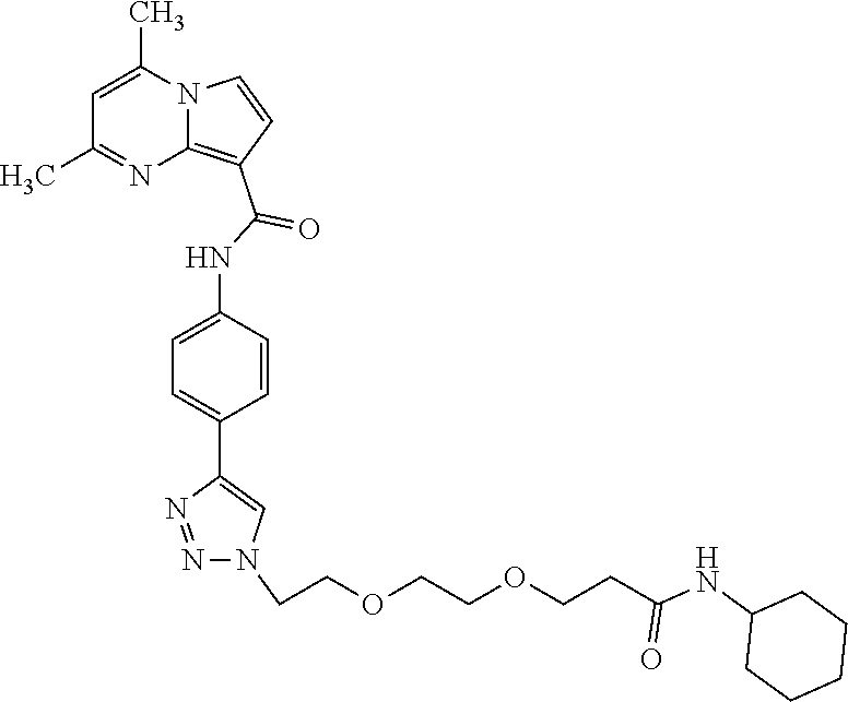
C1=C(C)N2C(=C(C(NC3=CC=C(C4=CN(CCOCCOCCC(NC5CCCCC5)=O)N=N4)C=C3)=O)C=C2)N=C1C
